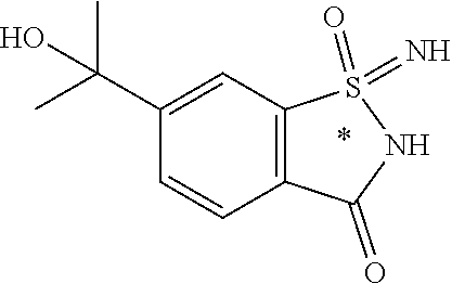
C12=C(C=C(C(C)(C)O)C=C1)S(=O)(=N)NC2=O
